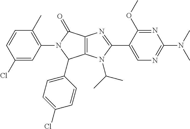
C12=C(N(C(C)C)C(C3=CN=C(N(C)C)N=C3OC)=N1)C(C1=CC=C(Cl)C=C1)N(C1=C(C)C=CC(Cl)=C1)C2=O
